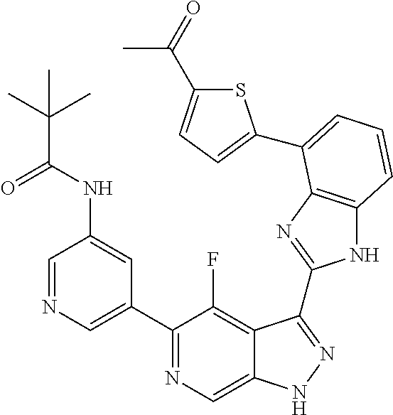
C1=NC=C(C2=NC=C3C(=C2F)C(C2=NC4=C(N2)C=CC=C4C2=CC=C(C(=O)C)S2)=NN3)C=C1NC(C(C)(C)C)=O
